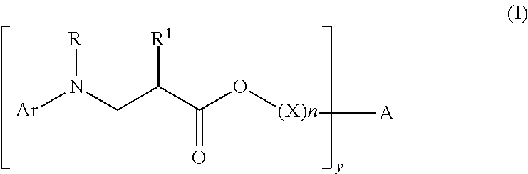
[Ar]N(CC(C(O[(X)n][A])=O)[R1])[R]
